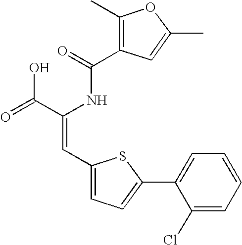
C(=O)(NC(C(=O)O)=CC1=CC=C(C2=CC=CC=C2Cl)S1)C1=C(C)OC(C)=C1
